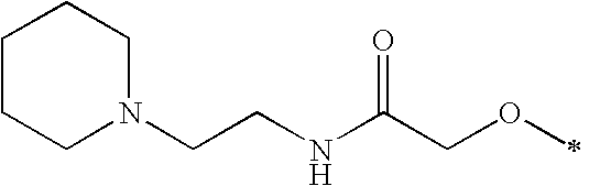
N1(CCNC(COC)=O)CCCCC1
